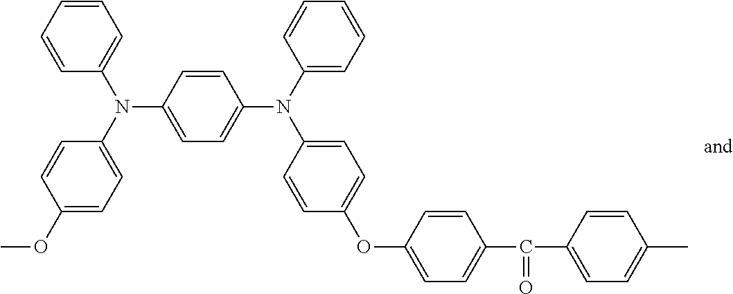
C1=CC=CC=C1N(C1=CC=C(OC)C=C1)C1=CC=C(N(C2=CC=CC=C2)C2=CC=C(OC3=CC=C(C(C4=CC=C(C)C=C4)=O)C=C3)C=C2)C=C1
